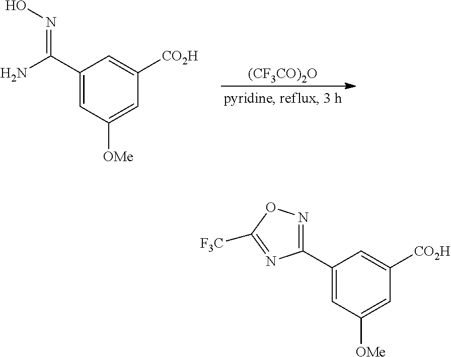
C1(C(N)=NO)=CC([OMe])=CC([CO2H])=C1.[(CF3CO)2O].C1(C2=NOC([F3C])=N2)=CC([OMe])=CC([CO2H])=C1
